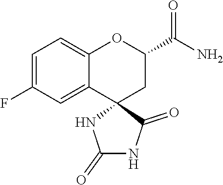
C1=C(F)C=C2C(=C1)OC(C(N)=O)CC21NC(=O)NC1=O
